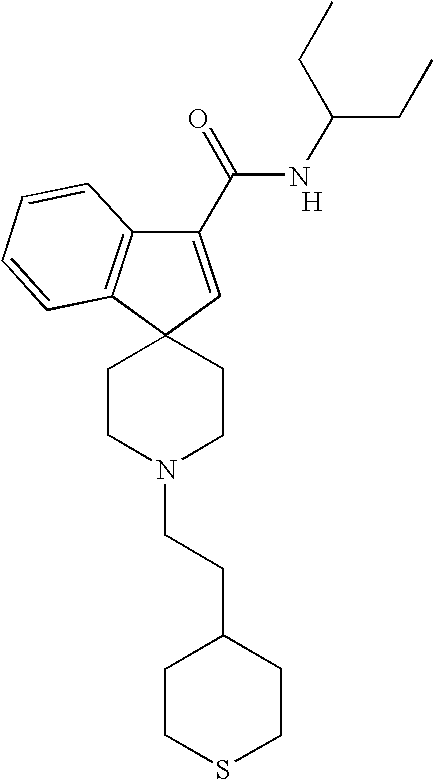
C12(CCN(CCC3CCSCC3)CC1)C=C(C(=O)NC(CC)CC)C1=C2C=CC=C1.[H]
